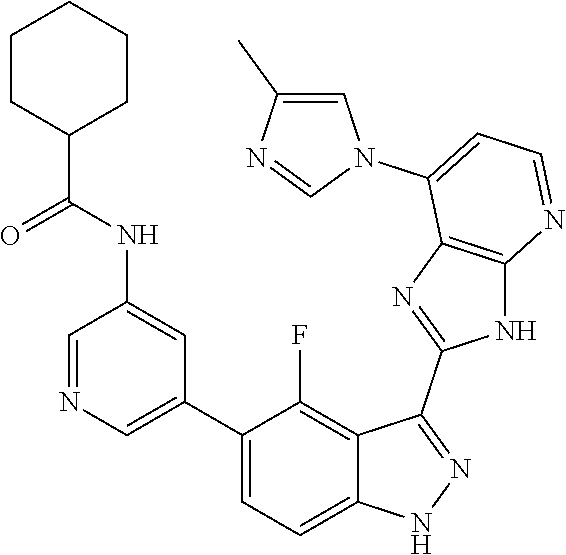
C1=NC=C(C2=CC=C3C(=C2F)C(C2=NC4=C(N2)N=CC=C4N2C=C(C)N=C2)=NN3)C=C1NC(=O)C1CCCCC1
